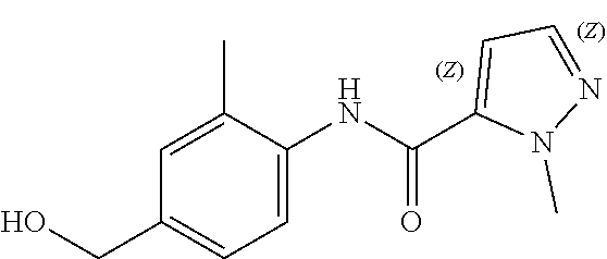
C(C1=CC=C(NC(C2=CC=NN2C)=O)C(C)=C1)O
